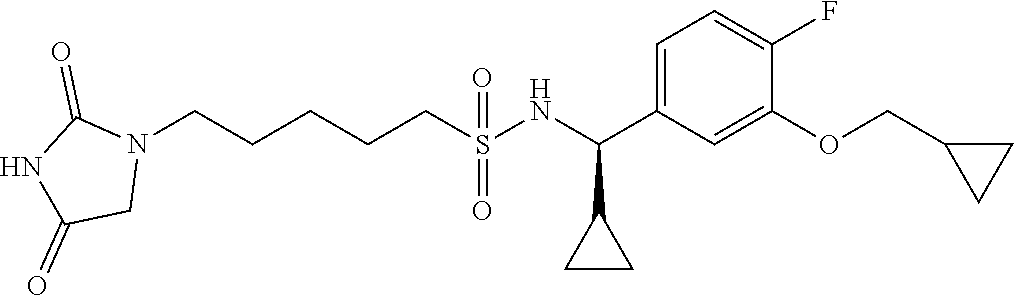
N1(CCCCCS(=O)(=O)NC(C2=CC=C(F)C(OCC3CC3)=C2)C2CC2)C(=O)NC(=O)C1
